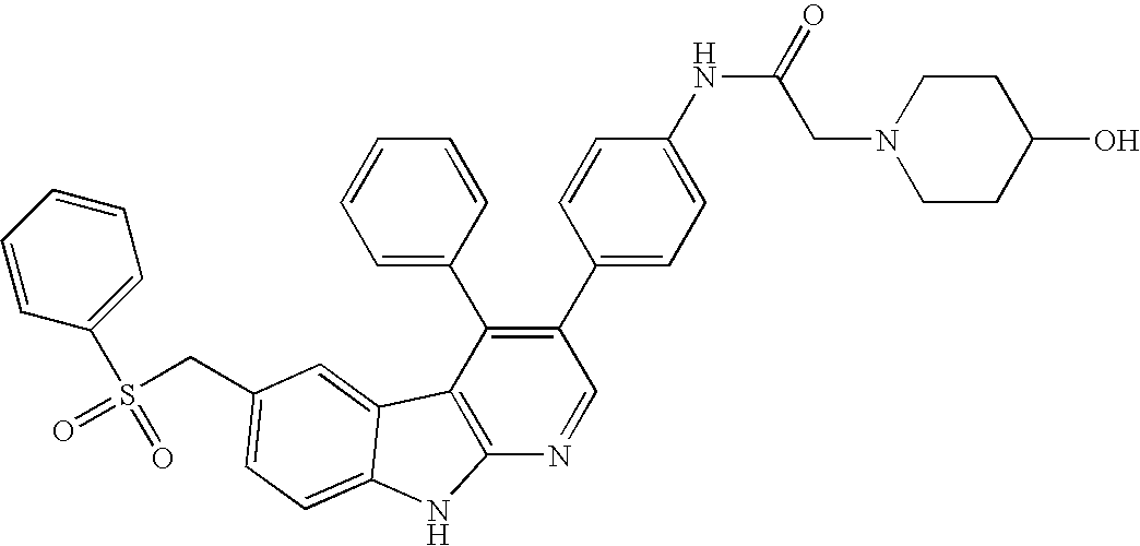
C(C1=CC=C2C(=C1)C1=C(N=CC(C3=CC=C(NC(=O)CN4CCC(O)CC4)C=C3)=C1C1=CC=CC=C1)N2)S(=O)(C1=CC=CC=C1)=O
